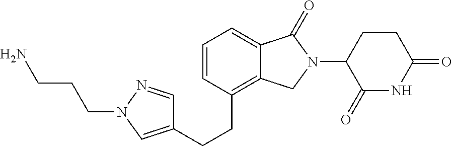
N1C(=O)C(N2CC3=C(CCC4=CN(CCCN)N=C4)C=CC=C3C2=O)CCC1=O
